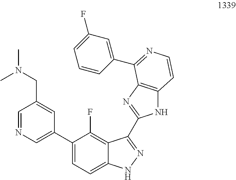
CN(CC1=CC(C2=CC=C3C(=C2F)C(C2=NC4=C(N2)C=CN=C4C2=CC(F)=CC=C2)=NN3)=CN=C1)C
